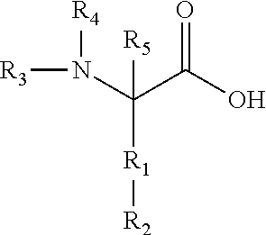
[R3]N([R4])C([R1][R2])([R5])C(O)=O
